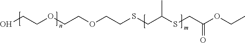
OCCOCCOCCSCC(SCC(OCC)=O)C
